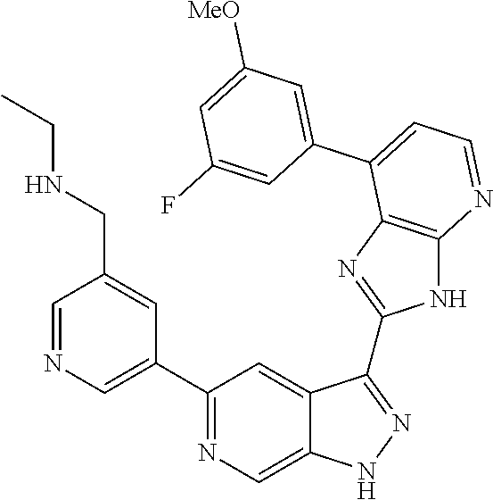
C1(C2=NC=C3C(=C2)C(C2=NC4=C(N2)N=CC=C4C2=CC([MeO])=CC(F)=C2)=NN3)=CN=CC(CNCC)=C1
